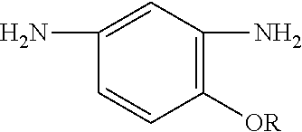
C1(N)=CC(N)=C([OR])C=C1
